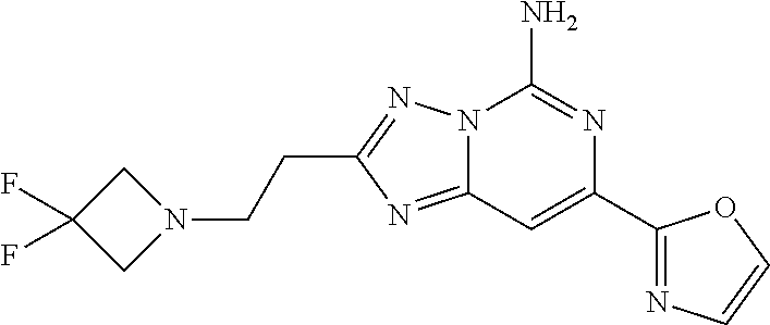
C12=NC(CCN3CC(F)(F)C3)=NN1C(N)=NC(C1=NC=CO1)=C2
